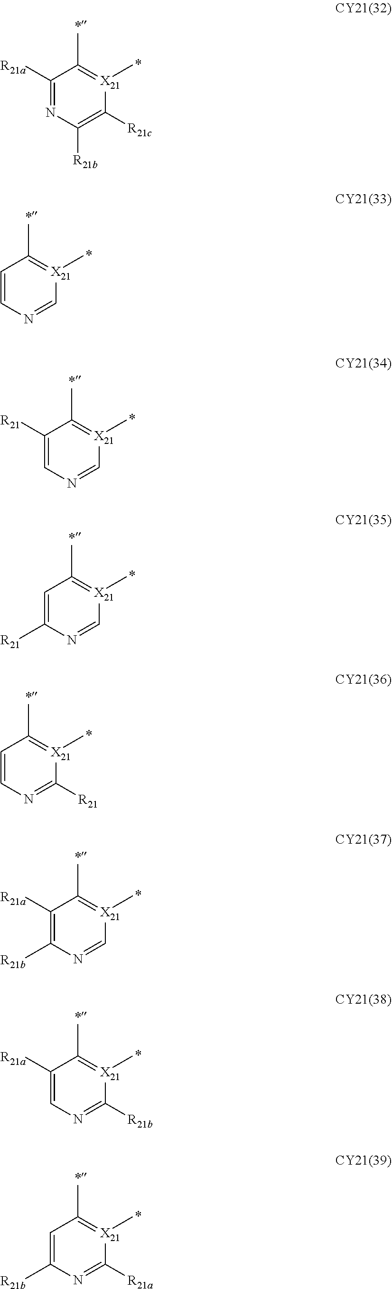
C1([R21a])=NC([R21b])=C([R21c])[X21](C)=C1C.C1=CN=C[X21](C)=C1C.C1([R21])=CN=C[X21](C)=C1C.C1=C([R21])N=C[X21](C)=C1C.C1=CN=C([R21])[X21](C)=C1C.C1([R21a])=C([R21b])N=C[X21](C)=C1C.C1([R21a])=CN=C([R21b])[X21](C)=C1C.C1=C([R21b])N=C([R21a])[X21](C)=C1C
